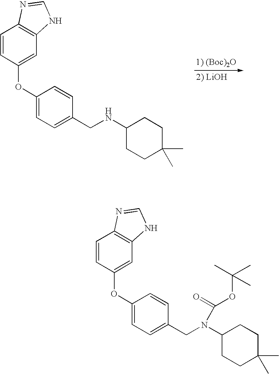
C1=CC(OC2=CC=C(CNC3CCC(C)(C)CC3)C=C2)=CC2=C1N=CN2.C1=CC(OC2=CC=C(CN(C3CCC(C)(C)CC3)C(=O)OC(C)(C)C)C=C2)=CC2=C1N=CN2
